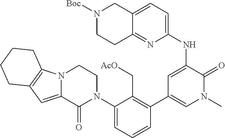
C1(N2CCN3C(=CC4=C3CCCC4)C2=O)=CC=CC(C2=CN(C)C(=O)C(NC3=CC=C4C(=N3)CCN([Boc])C4)=C2)=C1C[AcO]
